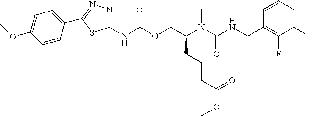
C1=CC(CNC(N(C(COC(NC2=NN=C(C3=CC=C(OC)C=C3)S2)=O)CCCC(OC)=O)C)=O)=C(F)C(F)=C1
